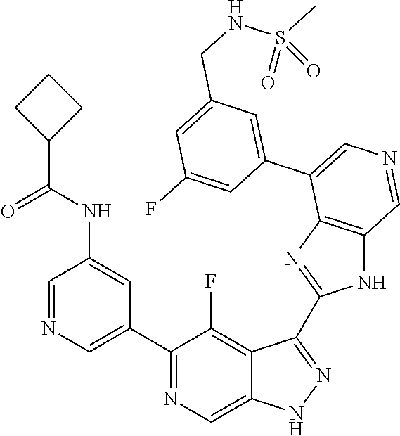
C1(C2=CN=CC(NC(=O)C3CCC3)=C2)=NC=C2C(=C1F)C(C1=NC3=C(N1)C=NC=C3C1=CC(CNS(C)(=O)=O)=CC(F)=C1)=NN2
